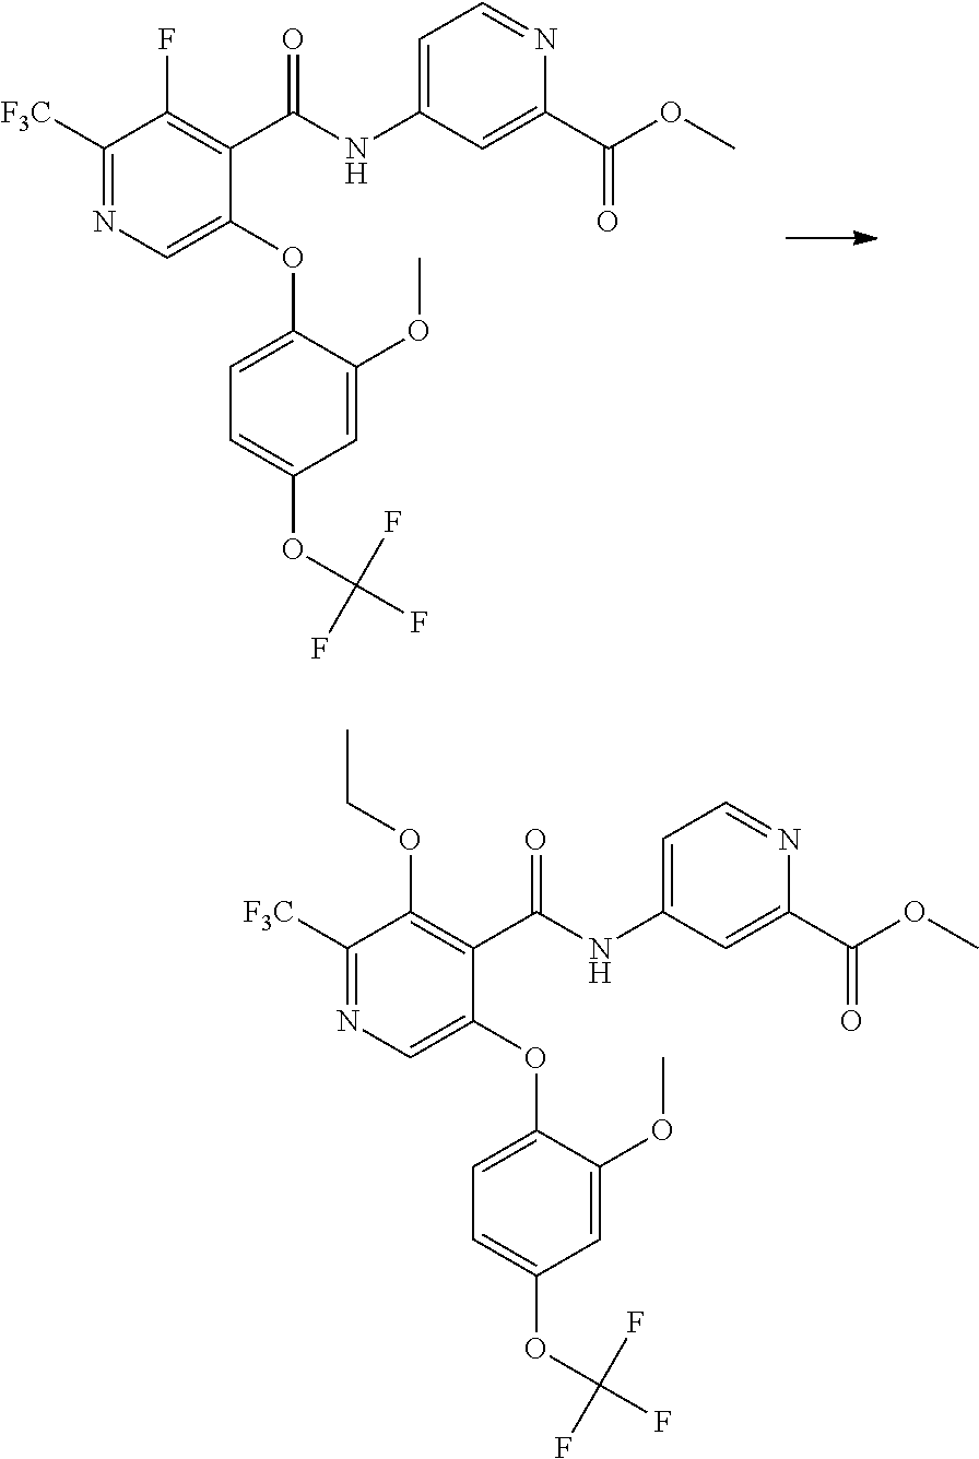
C1([F3C])=NC=C(OC2=CC=C(OC(F)(F)F)C=C2OC)C(C(NC2=CC=NC(C(OC)=O)=C2)=O)=C1F.C1([F3C])=NC=C(OC2=CC=C(OC(F)(F)F)C=C2OC)C(C(NC2=CC=NC(C(OC)=O)=C2)=O)=C1OCC
